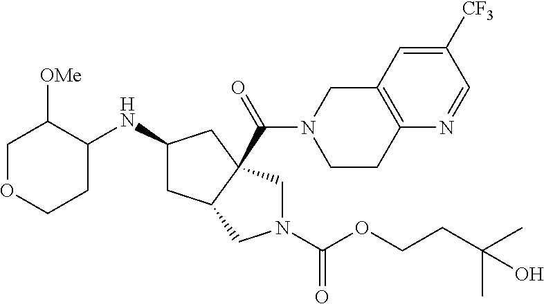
C1OCCC(NC2CC3C(C(N4CCC5=C(C4)C=C([CF3])C=N5)=O)(C2)CN(C(OCCC(C)(C)O)=O)C3)C1[OMe]
